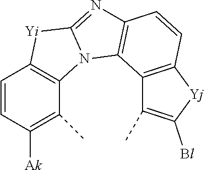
C1=CC([Ak])=C(C)C2=C1[Yi]C1=NC3=C(N21)C1=C(C=C3)[Yj]C([Bl])=C1C
